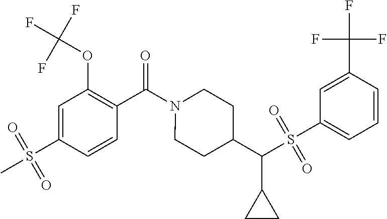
C1=C(S(C)(=O)=O)C=CC(C(N2CCC(C(S(C3=CC=CC(C(F)(F)F)=C3)(=O)=O)C3CC3)CC2)=O)=C1OC(F)(F)F
